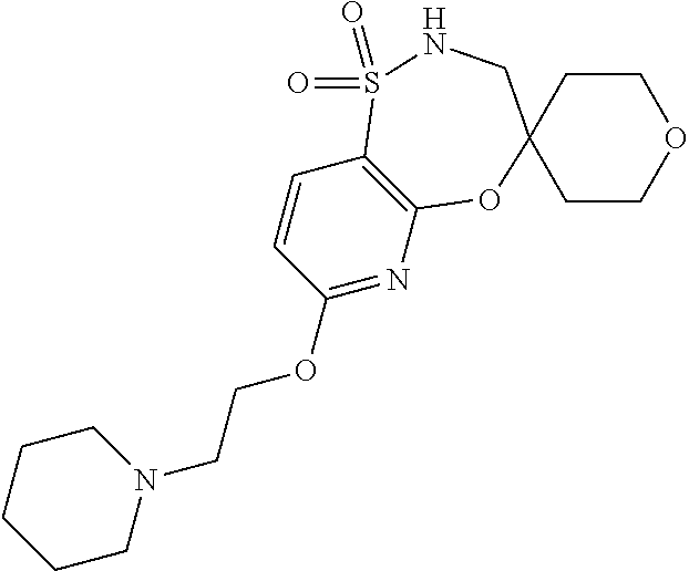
C1=CC(OCCN2CCCCC2)=NC2=C1S(=O)(=O)NCC1(O2)CCOCC1
